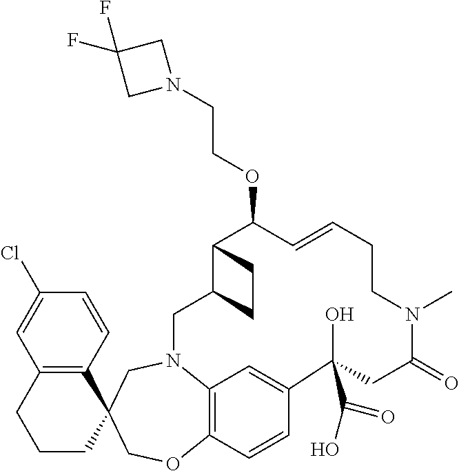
C12=C(CCCC13COC1=C4C=C(C=C1)C(O)(C(=O)O)CC(=O)N(C)CCC=CC(OCCN1CC(F)(F)C1)C1C(CN4C3)CC1)C=C(Cl)C=C2
